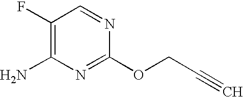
C1(F)=C(N)N=C(OCC#C)N=C1
